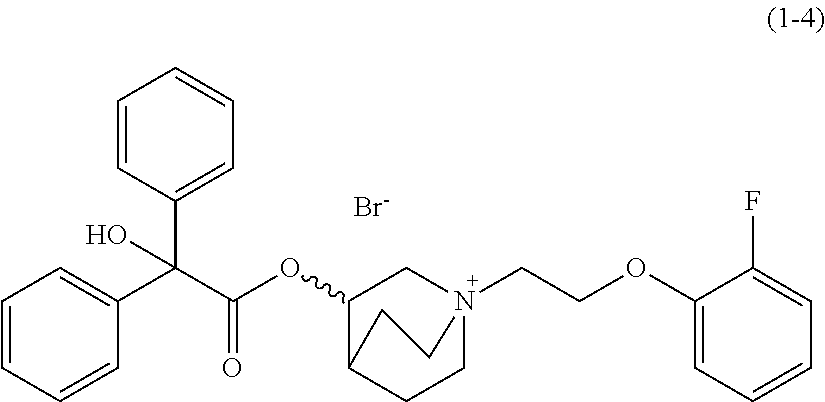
[Br-].C1=CC(C(C(OC2CN3(CCOC4=CC=CC=C4F)CCC2CC3)=O)(C2=CC=CC=C2)O)=CC=C1
